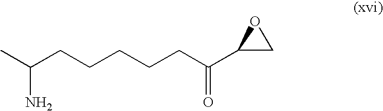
CC(CCCCCC(C1CO1)=O)N
